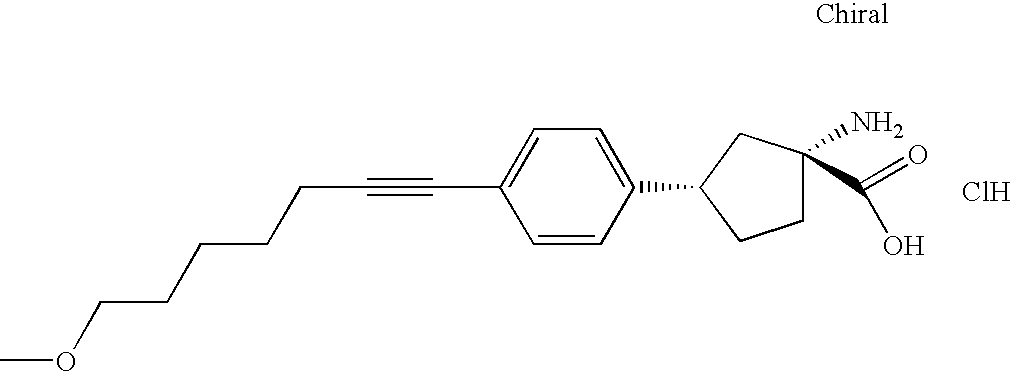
C(#CC1=CC=C(C2CCC(N)(C(=O)O)C2)C=C1)CCCCCOC.Cl
